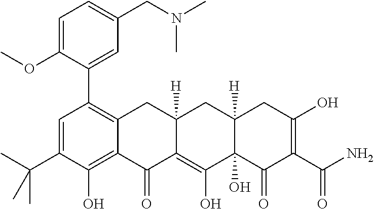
C1=C(C(C)(C)C)C(O)=C2C(=C1C1=CC(CN(C)C)=CC=C1OC)CC1([H])C(=C(O)C3(O)C([H])(C1)CC(O)=C(C(N)=O)C3=O)C2=O
